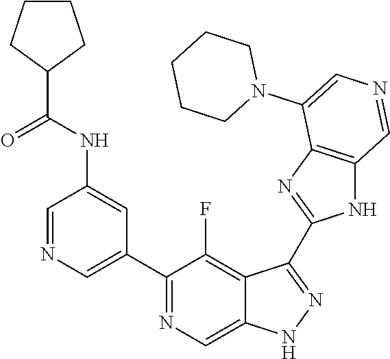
C1(C2=CN=CC(NC(=O)C3CCCC3)=C2)=NC=C2C(=C1F)C(C1=NC3=C(N1)C=NC=C3N1CCCCC1)=NN2
